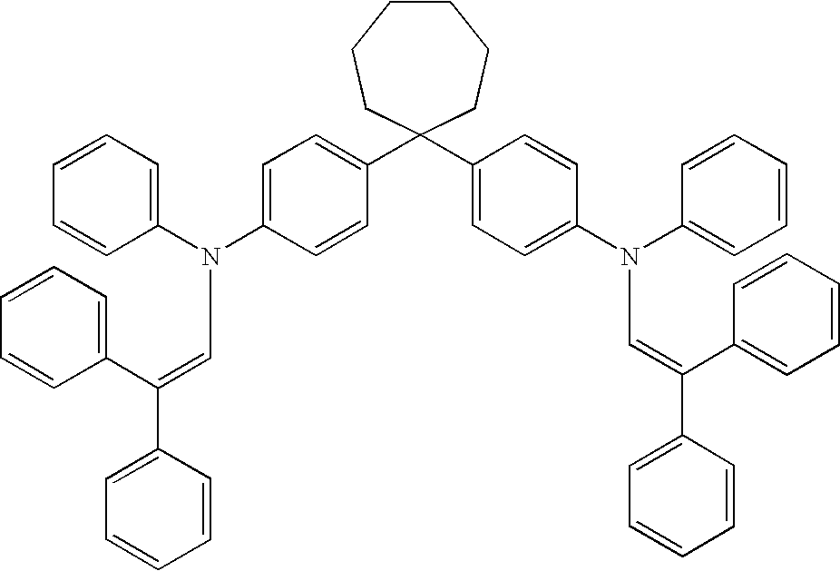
C1=CC=C(N(C2=CC=C(C3(C4=CC=C(N(C5=CC=CC=C5)C=C(C5=CC=CC=C5)C5=CC=CC=C5)C=C4)CCCCCC3)C=C2)C=C(C2=CC=CC=C2)C2=CC=CC=C2)C=C1
